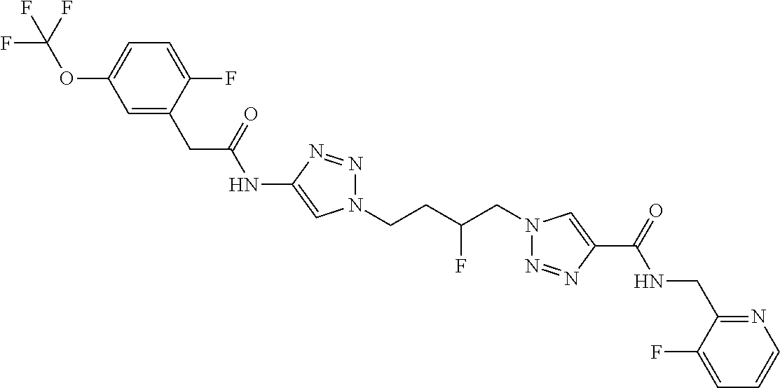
C1(NC(CC2=CC(OC(F)(F)F)=CC=C2F)=O)=CN(CCC(CN2N=NC(C(=O)NCC3=NC=CC=C3F)=C2)F)N=N1
